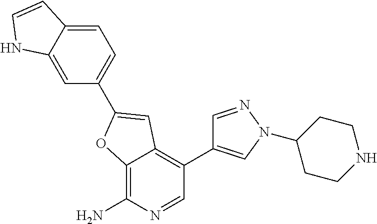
C1=C2C(=CC=C1C1=CC3=C(C4=CN(C5CCNCC5)N=C4)C=NC(N)=C3O1)C=CN2
